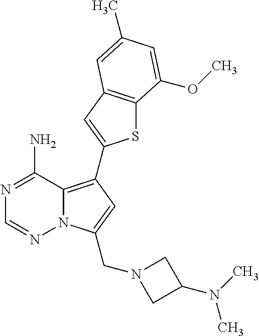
C12=C(C3=CC4=C(S3)C(OC)=CC(C)=C4)C=C(CN3CC(N(C)C)C3)N1N=CN=C2N
